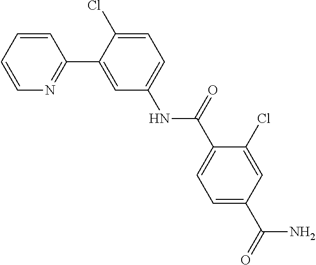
C1=CC=CN=C1C1=CC(NC(C2=CC=C(C(=O)N)C=C2Cl)=O)=CC=C1Cl
